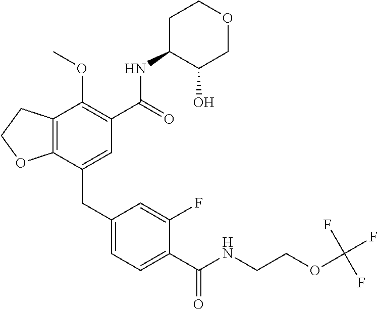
C12=C(CCO1)C(OC)=C(C(NC1C(O)COCC1)=O)C=C2CC1=CC=C(C(NCCOC(F)(F)F)=O)C(F)=C1
